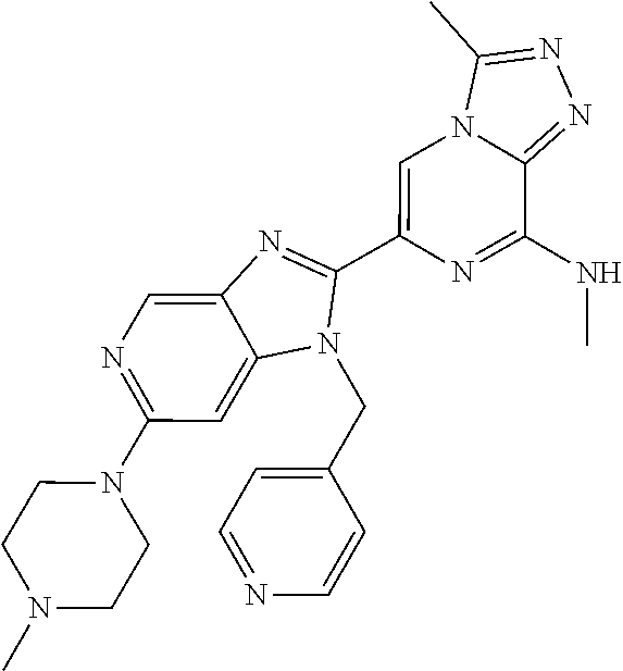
N1=C(N2CCN(C)CC2)C=C2C(=C1)N=C(C1=CN3C(=NN=C3C)C(NC)=N1)N2CC1=CC=NC=C1
